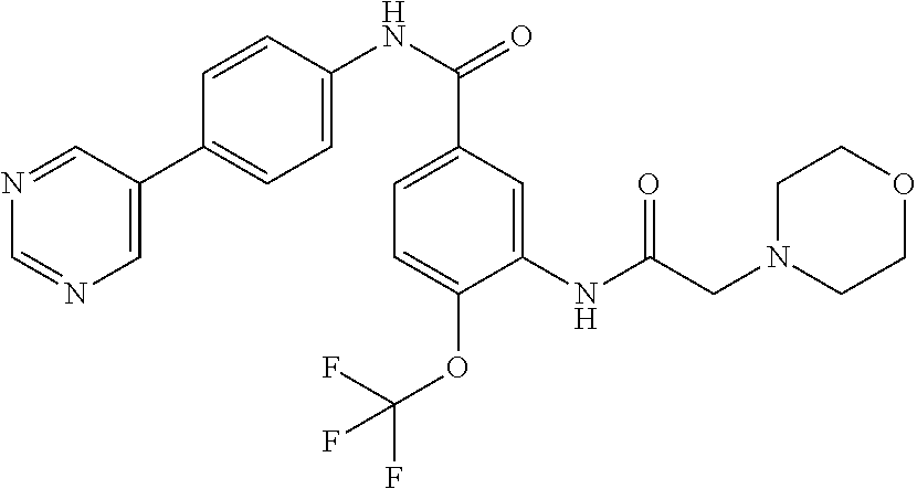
C1(NC(CN2CCOCC2)=O)=CC(C(NC2=CC=C(C3=CN=CN=C3)C=C2)=O)=CC=C1OC(F)(F)F
